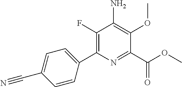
C1(F)=C(C2=CC=C(C#N)C=C2)N=C(C(OC)=O)C(OC)=C1N
